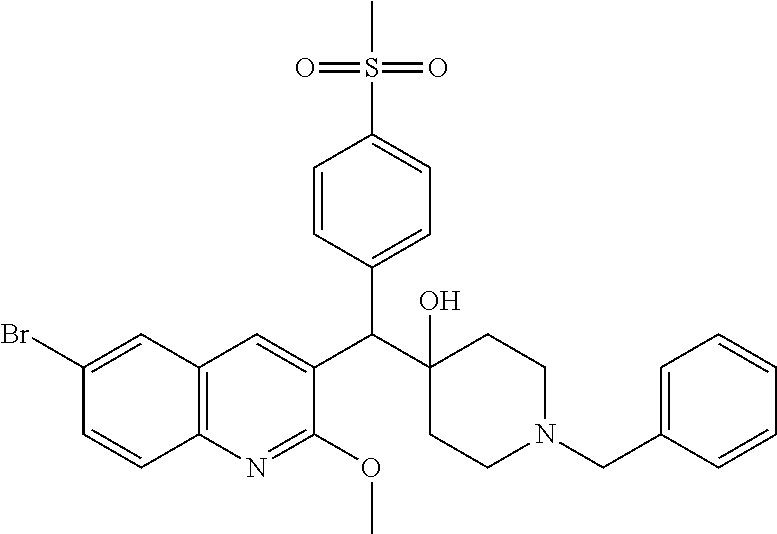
C1=CC(C(C2(O)CCN(CC3=CC=CC=C3)CC2)C2=CC3=C(N=C2OC)C=CC(Br)=C3)=CC=C1S(C)(=O)=O
